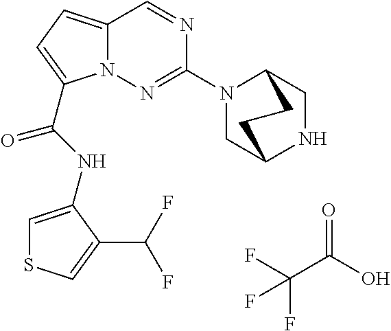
O=C(O)C(F)(F)F.N1=CC2=CC=C(C(NC3=CSC=C3C(F)F)=O)N2N=C1N1CC2NCC1CC2
